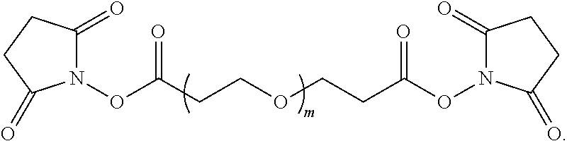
O(C(CCOCCC(=O)ON1C(=O)CCC1=O)=O)N1C(=O)CCC1=O
